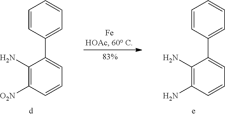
C1=CC(C2=CC=CC([O2N])=C2N)=CC=C1.C1=CC(C2=CC=CC(N)=C2N)=CC=C1
